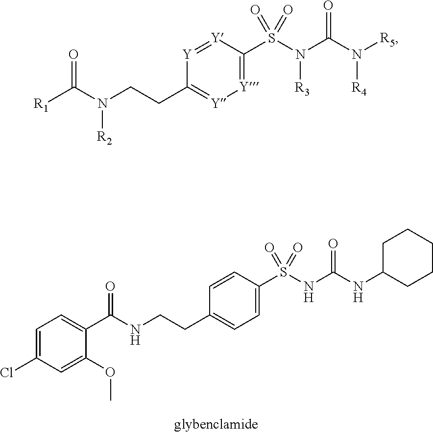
C1(C(NCCC2=CC=C(S(NC(NC3CCCCC3)=O)(=O)=O)C=C2)=O)=CC=C(Cl)C=C1OC.[R1]C(N(CCC1=[Y][Y]=C(S(N(C(N([R5])[R4])=O)[R3])(=O)=O)[Y]=[Y]1)[R2])=O
